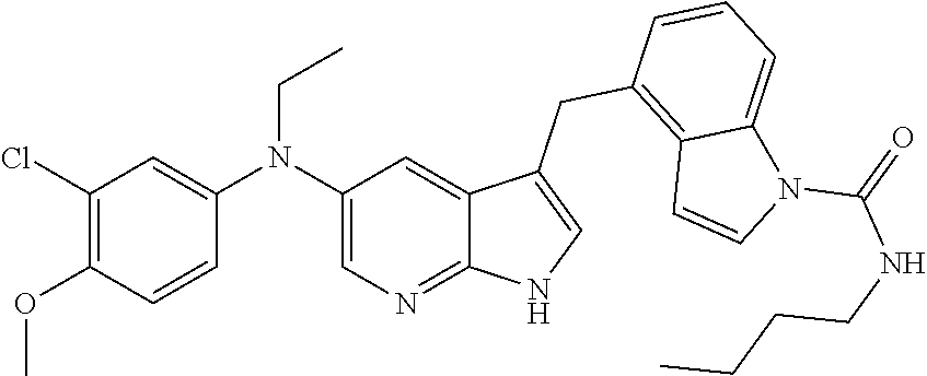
C1(N(C2=CC(Cl)=C(OC)C=C2)CC)=CN=C2C(=C1)C(CC1=C3C(=CC=C1)N(C(=O)NCCCC)C=C3)=CN2
